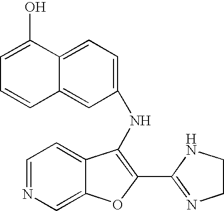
C1=NC=C2C(=C1)C(NC1=CC=C3C(=C1)C=CC=C3O)=C(C1=NCCN1)O2
